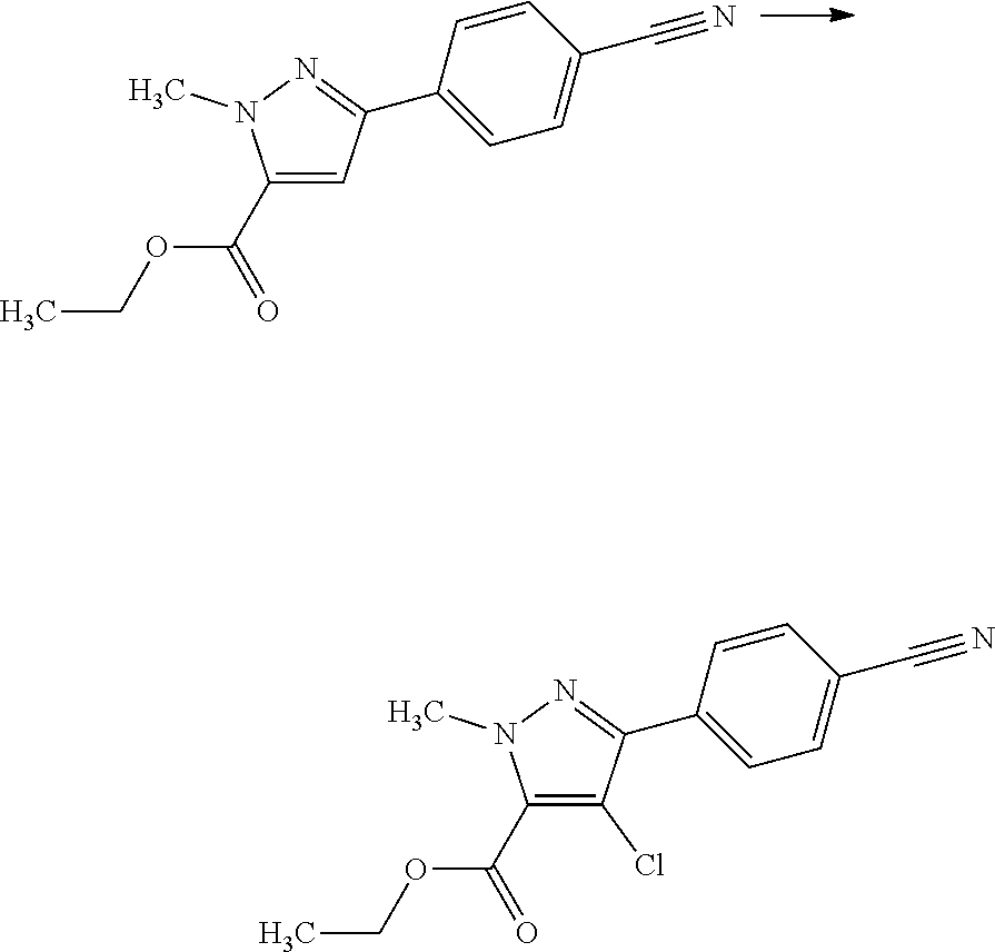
C1=CC(C2=NN(C)C(C(OCC)=O)=C2)=CC=C1C#N.C1=CC(C2=NN(C)C(C(OCC)=O)=C2Cl)=CC=C1C#N
